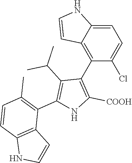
C1=C2C(=C(C3=C([COOH])NC(C4=C(C)C=CC5=C4C=CN5)=C3C(C)C)C(Cl)=C1)C=CN2
